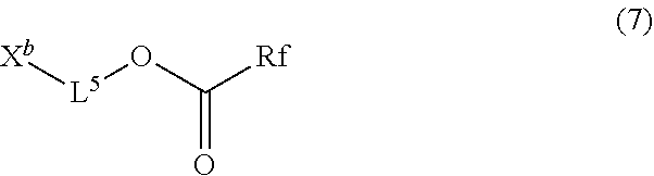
[Xb][L5]OC([Rf])=O
